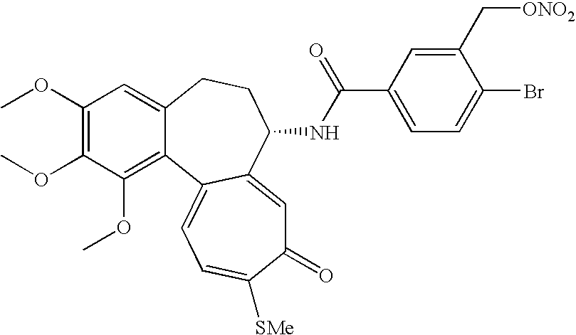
C1(OC)=C(OC)C(OC)=C2C(=C1)CCC(NC(C1=CC=C(Br)C(C[ONO2])=C1)=O)C1=CC(=O)C([SMe])=CC=C21
